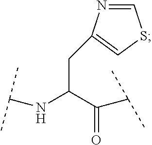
C(C(C(=O)C(C)C)NC(C)C)C1=CSC=N1
